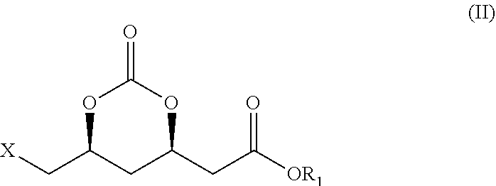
[X]CC1CC(CC([OR1])=O)OC(=O)O1
